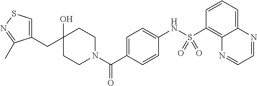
C1(CC2(O)CCN(C(=O)C3=CC=C(NS(C4=C5C(=CC=C4)N=CC=N5)(=O)=O)C=C3)CC2)=CSN=C1C
